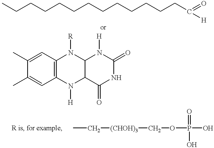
CCCCCCCCCCCCCC(=O)[H].C1(C)=CC2=C(C=C1C)N([R])C1C(N2[H])C(=O)NC(=O)N1[H].CC[(CHOH)3]COP(O)(=O)O
